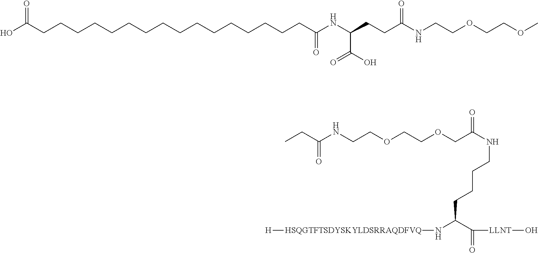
OC(CCCCCCCCCCCCCCCCC(NC(CCC(NCCOCCOC)=O)C(O)=O)=O)=O.C(C(NCCOCCOCC(NCCCCC(C(=O)[LLNT]O)N[HSQGTFTSDYSKYLDSRRAQDFVQ][H])=O)=O)C
